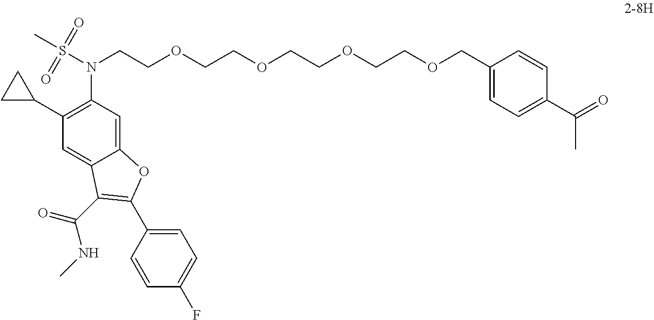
C12=CC(N(S(C)(=O)=O)CCOCCOCCOCCOCC3=CC=C(C(C)=O)C=C3)=C(C3CC3)C=C1C(C(=O)NC)=C(C1=CC=C(F)C=C1)O2
